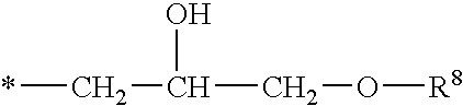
*CC(CO[R8])O
